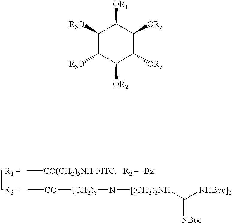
C[CO(CH2)5NH-FITC].C[CO][(CH2)5]N[[(CH2)3NH]C([NHBoc]2])=[NBoc].C1([R3O])C([R3O])C([OR2])C([OR3])C([OR3])C1[OR1]
